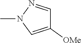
C1([OMe])=CN(C)N=C1
